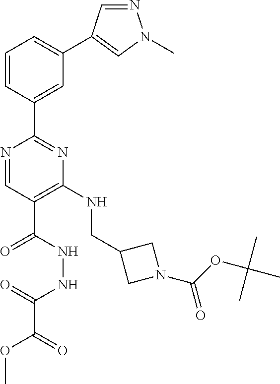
N1=CC(C(NNC(C(=O)OC)=O)=O)=C(NCC2CN(C(OC(C)(C)C)=O)C2)N=C1C1=CC(C2=CN(C)N=C2)=CC=C1
